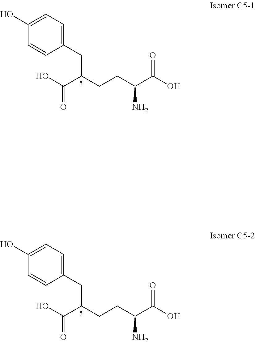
OC(C(CCC(C(O)=O)N)CC1=CC=C(O)C=C1)=O.OC(C(CCC(C(O)=O)N)CC1=CC=C(O)C=C1)=O
